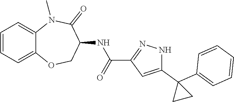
C12=CC=CC=C1N(C)C(=O)C(NC(C1=NNC(C3(C4=CC=CC=C4)CC3)=C1)=O)CO2
